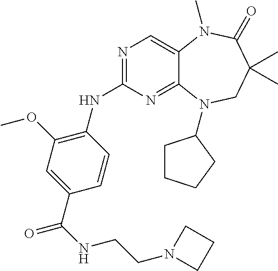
N1=C(NC2=C(OC)C=C(C(=O)NCCN3CCC3)C=C2)N=C2C(=C1)N(C)C(=O)C(C)(C)CN2C1CCCC1
